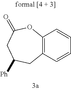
C12=C(OC(=O)CC([Ph])C1)C=CC=C2
